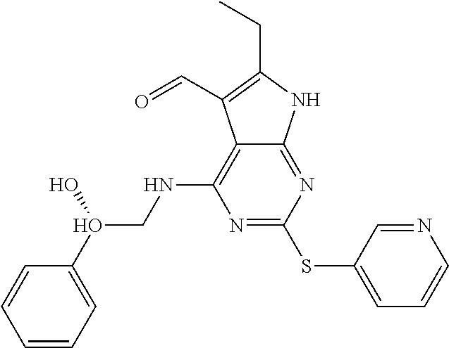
N1=C(SC2=CC=CN=C2)N=C2C(=C1NCO(C1=CC=CC=C1)O)C(C=O)=C(CC)N2
